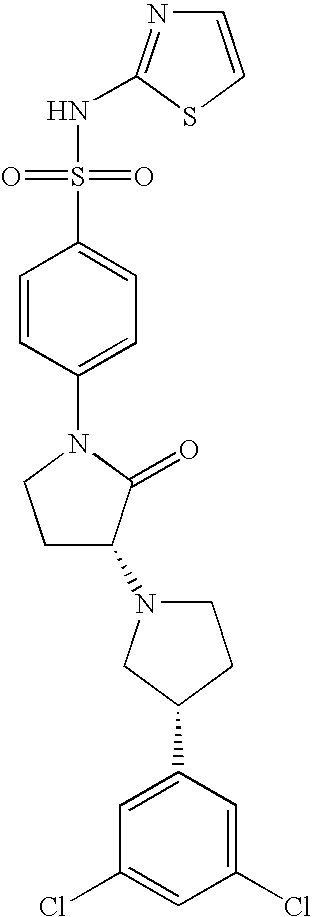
C1=CC(N2CCC(N3CCC(C4=CC(Cl)=CC(Cl)=C4)C3)C2=O)=CC=C1S(NC1=NC=CS1)(=O)=O
